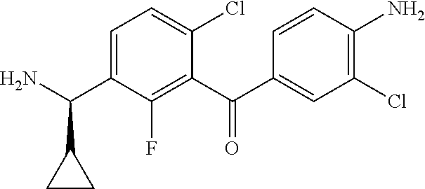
C1(C(C2=CC(Cl)=C(N)C=C2)=O)=C(F)C(C(N)C2CC2)=CC=C1Cl
